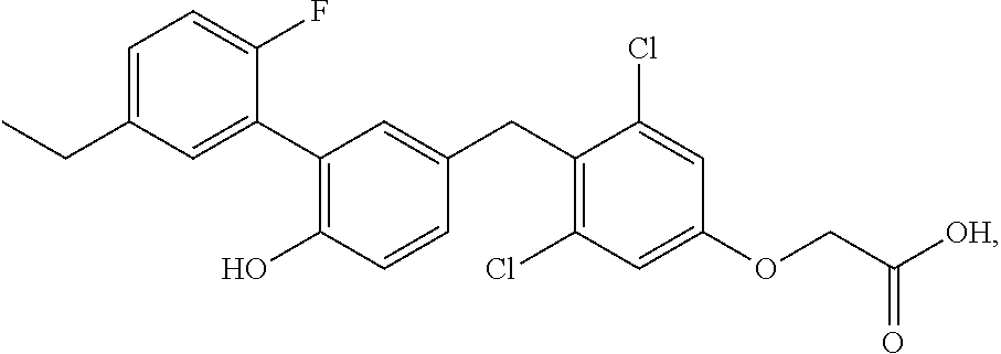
C1(C2=C(O)C=CC(CC3=C(Cl)C=C(OCC([OH])=O)C=C3Cl)=C2)=CC(CC)=CC=C1F
